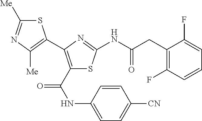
S1C([Me])=NC([Me])=C1C1=C(C(NC2=CC=C([CN])C=C2)=O)SC(NC(CC2=C(F)C=CC=C2F)=O)=N1
